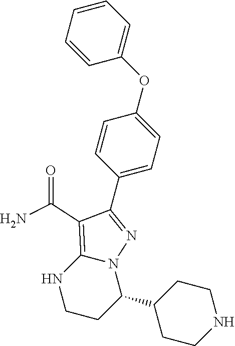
N1C2=C(C(=O)N)C(C3=CC=C(OC4=CC=CC=C4)C=C3)=NN2C(C2CCNCC2)CC1
